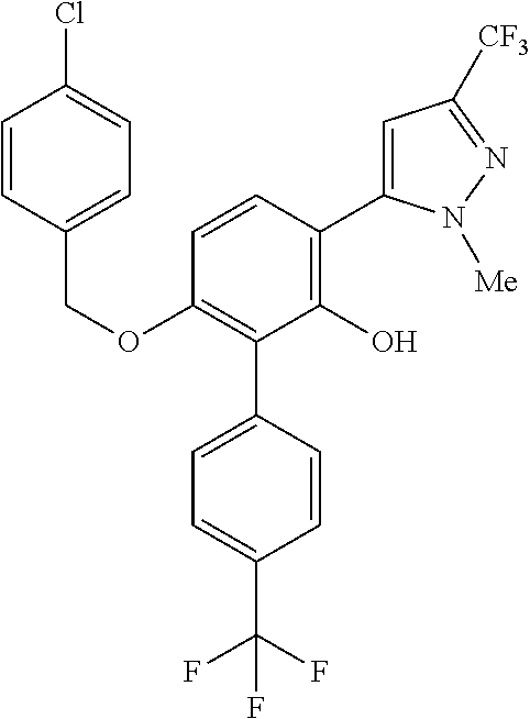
C1(OCC2=CC=C(Cl)C=C2)=C(C2=CC=C(C(F)(F)F)C=C2)C(O)=C(C2=CC([CF3])=NN2[Me])C=C1
